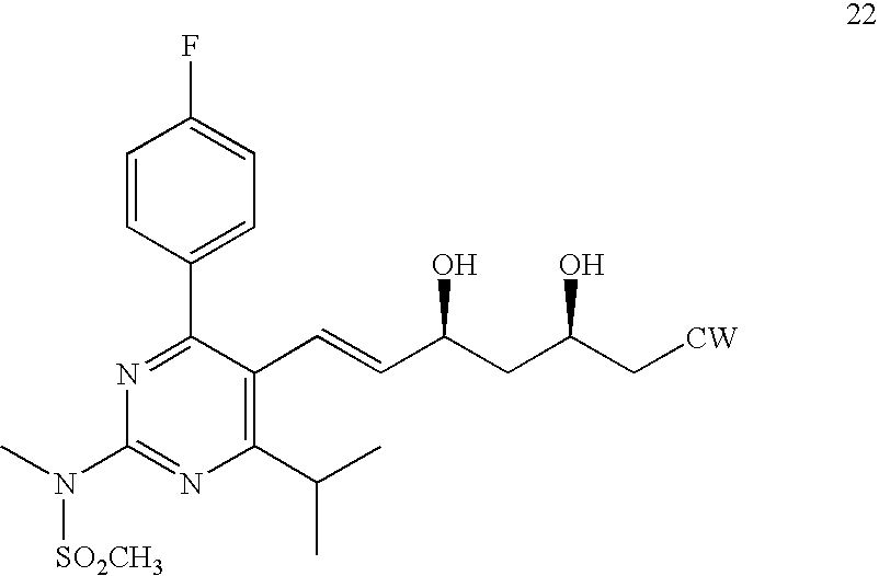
C1=CC(C2=NC(N(C)[SO2CH3])=NC(C(C)C)=C2C=CC(CC(C[CW])O)O)=CC=C1F
